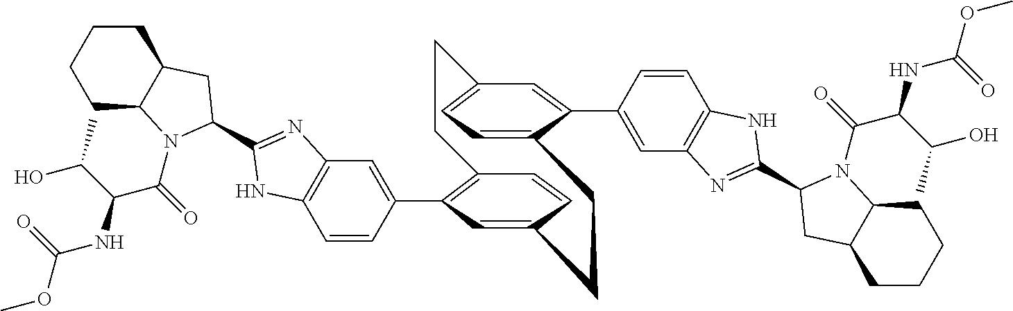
C1=CC(C2=C3C=CC(=C2)CCC2=CC=C(C=C2C2=CC4=C(C=C2)NC(C2N(C(C(NC(OC)=O)C(O)C)=O)C5CCCCC5C2)=N4)CC3)=CC2=C1NC(C1CC3CCCCC3N1C(=O)C(NC(OC)=O)C(O)C)=N2
